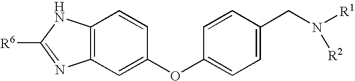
C12=C(C=C(OC3=CC=C(CN([R1])[R2])C=C3)C=C1)N=C([R6])N2
